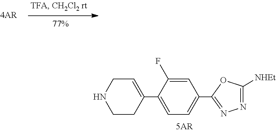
C1CC(C2=CC=C(C3=NN=C([NHEt])O3)C=C2F)=CCN1
